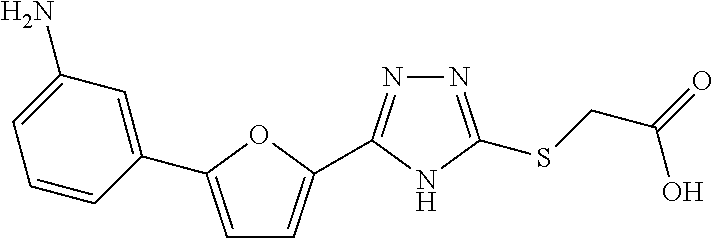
N1=C(SCC(O)=O)NC(C2=CC=C(C3=CC(N)=CC=C3)O2)=N1
